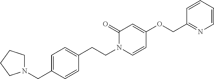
C1=C(CN2CCCC2)C=CC(CCN2C=CC(OCC3=NC=CC=C3)=CC2=O)=C1
